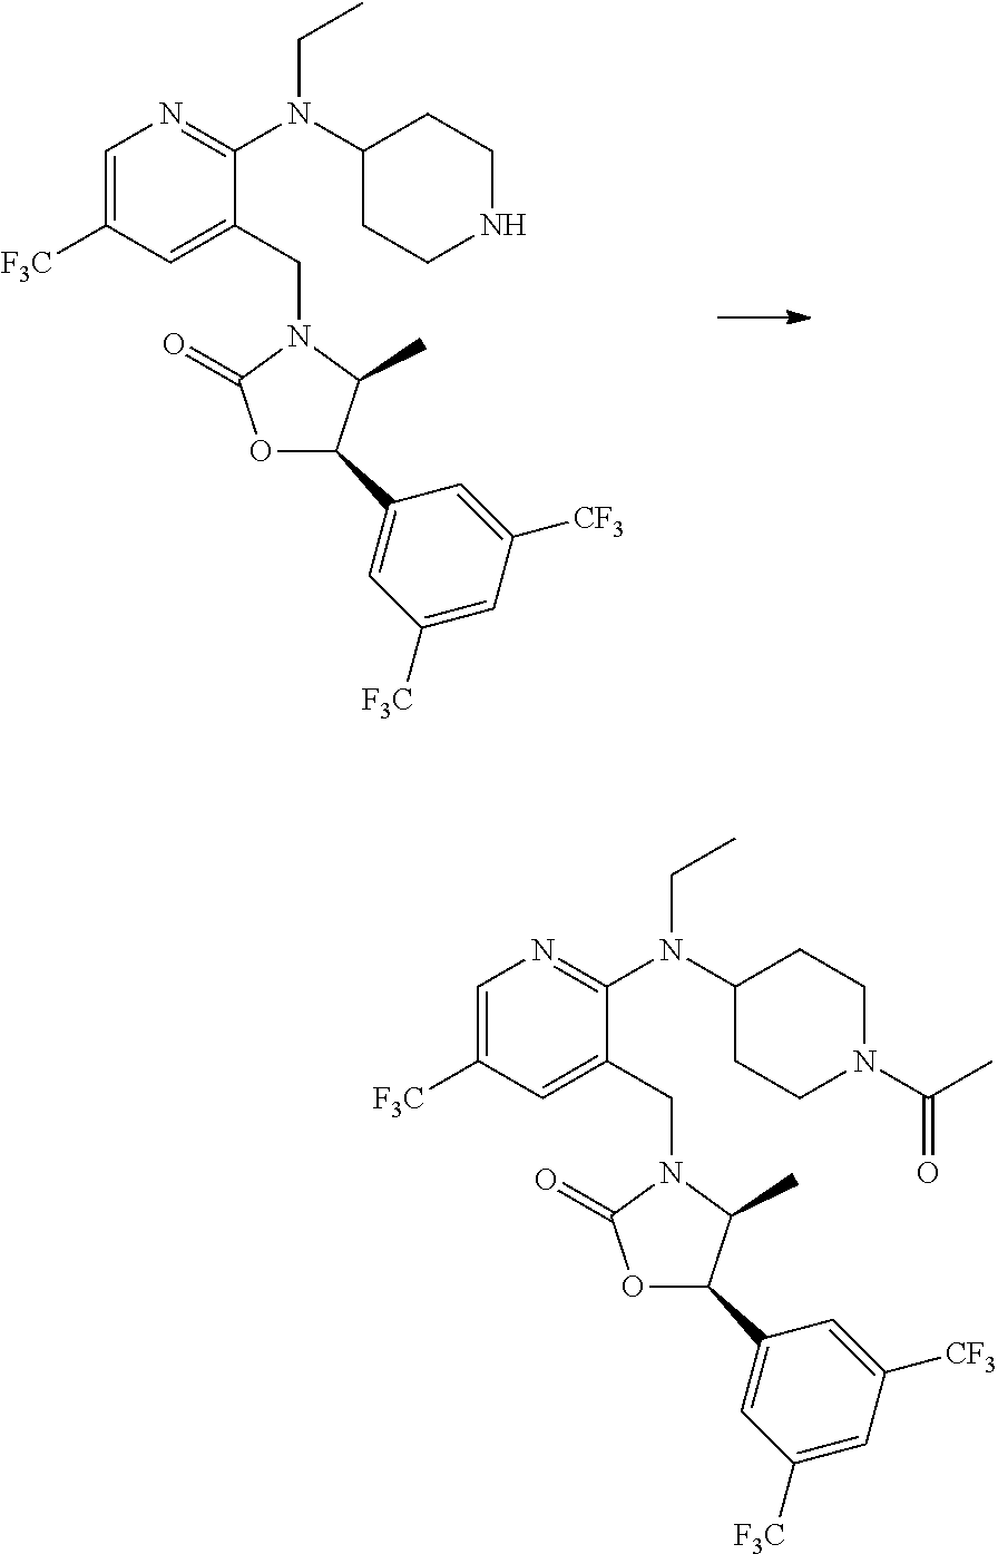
C1=C([F3C])C=C(CN2C(=O)OC(C3=CC([F3C])=CC([CF3])=C3)C2C)C(N(C2CCNCC2)CC)=N1.C1=C([F3C])C=C(CN2C(=O)OC(C3=CC([F3C])=CC([CF3])=C3)C2C)C(N(C2CCN(C(C)=O)CC2)CC)=N1
